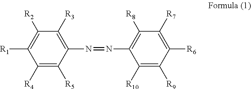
C1([R4])=C([R5])C(N=NC2=C([R8])C([R7])=C([R6])C([R9])=C2[R10])=C([R3])C([R2])=C1[R1]
